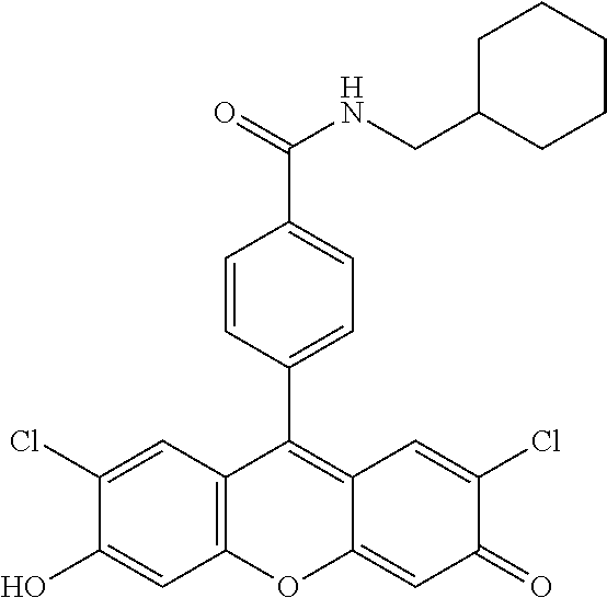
C12=C(C=C(Cl)C(O)=C1)C(C1=CC=C(C(=O)NCC3CCCCC3)C=C1)=C1C(=CC(=O)C(Cl)=C1)O2
